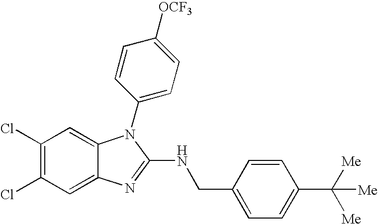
C1(Cl)=C(Cl)C=C2C(=C1)N(C1=CC=C([OCF3])C=C1)C(NCC1=CC=C(C([Me])([Me])[Me])C=C1)=N2
